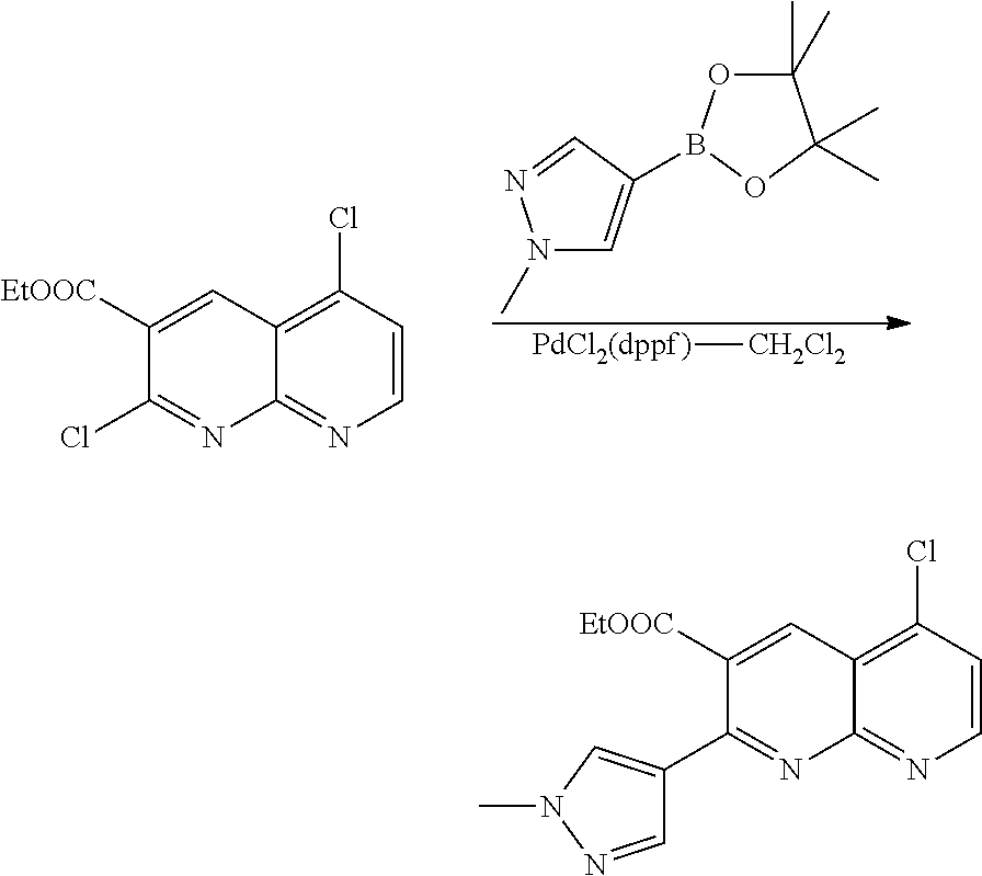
C1=NN(C)C=C1B1OC(C)(C)C(C)(C)O1.[PdCl2(dppf)][CH2Cl2].C1=CC(Cl)=C2C(=N1)N=C(Cl)C([EtOOC])=C2.C1=CC(Cl)=C2C(=N1)N=C(C1=CN(C)N=C1)C([EtOOC])=C2
